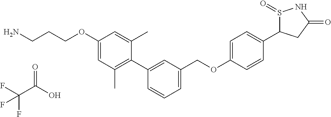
C1(OCCCN)=CC(C)=C(C2=CC(COC3=CC=C(C4S(=O)NC(=O)C4)C=C3)=CC=C2)C(C)=C1.O=C(O)C(F)(F)F
